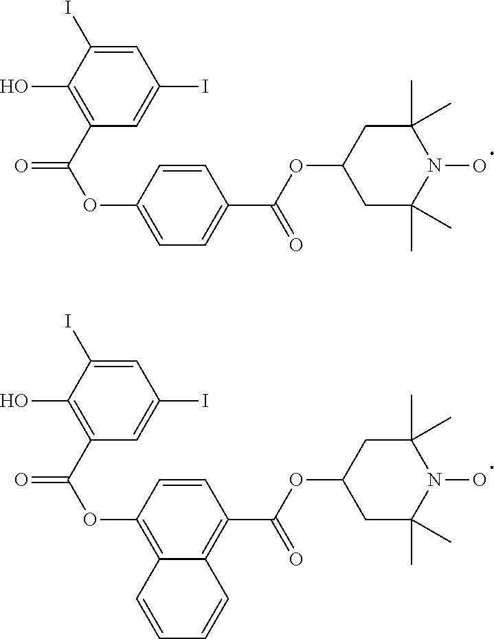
C1=C(I)C(O)=C(C(OC2=CC=C(C(OC3CC(C)(C)N(O)C(C)(C)C3)=O)C=C2)=O)C=C1I.C1=C(I)C(O)=C(C(OC2=C3C(=C(C(OC4CC(C)(C)N(O)C(C)(C)C4)=O)C=C2)C=CC=C3)=O)C=C1I
